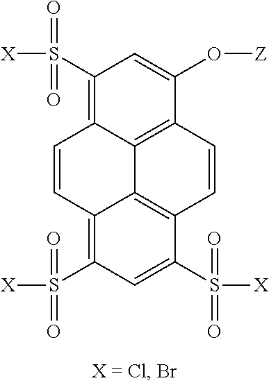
C1(S([X])(=O)=O)=C2C3=C(C(O[Z])=C1)C=CC1=C3C(=C(S([X])(=O)=O)C=C1S([X])(=O)=O)C=C2
